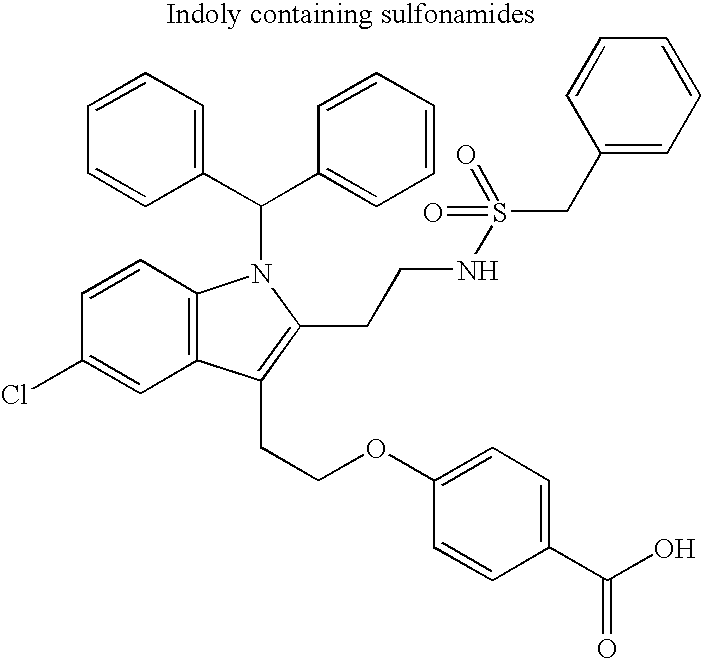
C1(C(C2=CC=CC=C2)N2C3=C(C(CCOC4=CC=C(C(O)=O)C=C4)=C2CCNS(CC2=CC=CC=C2)(=O)=O)C=C(Cl)C=C3)=CC=CC=C1
